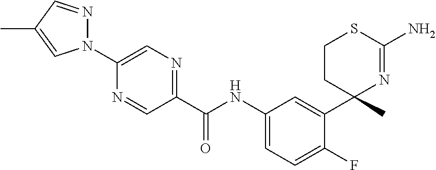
C(NC1=CC=C(F)C(C2(C)N=C(N)SCC2)=C1)(=O)C1=NC=C(N2N=CC(C)=C2)N=C1
